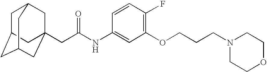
C(C(NC1=CC(OCCCN2CCOCC2)=C(F)C=C1)=O)C12CC3CC(CC(C1)C3)C2
